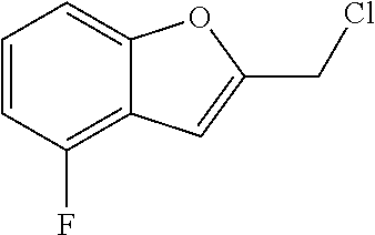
C1=CC(F)=C2C(=C1)OC(CCl)=C2
